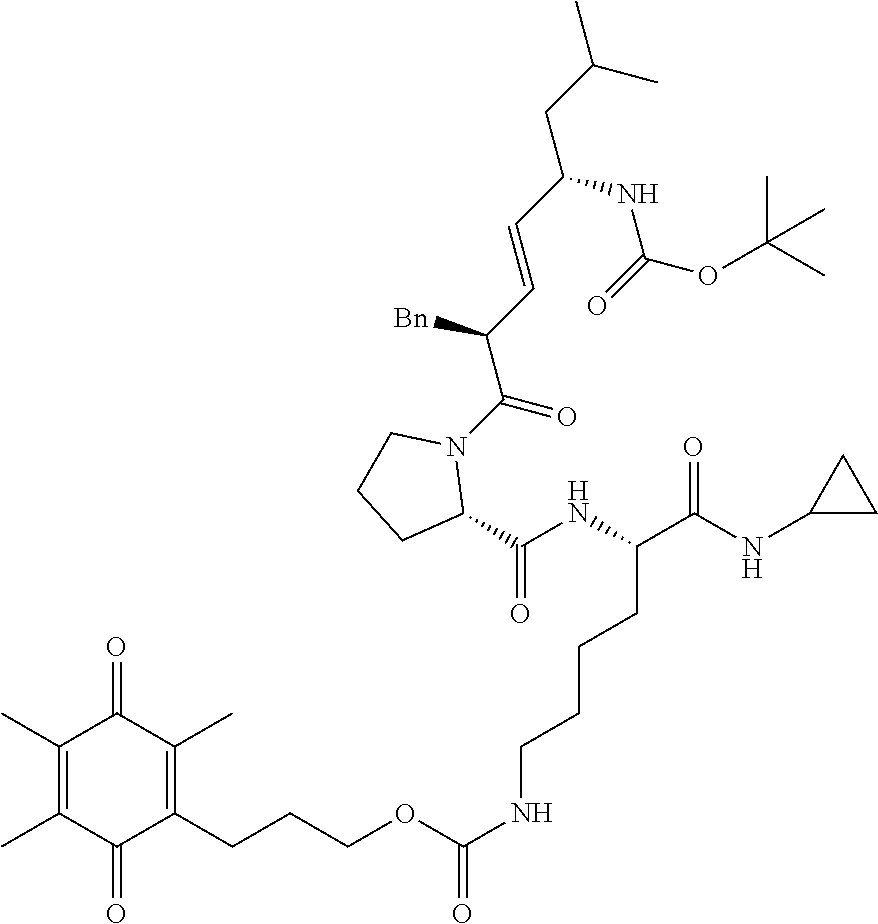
C(CC(C(NC1CC1)=O)NC(C1N(C(=O)C(C=CC(CC(C)C)NC(OC(C)(C)C)=O)[Bn])CCC1)=O)CCNC(OCCCC1=C(C)C(=O)C(C)=C(C)C1=O)=O
